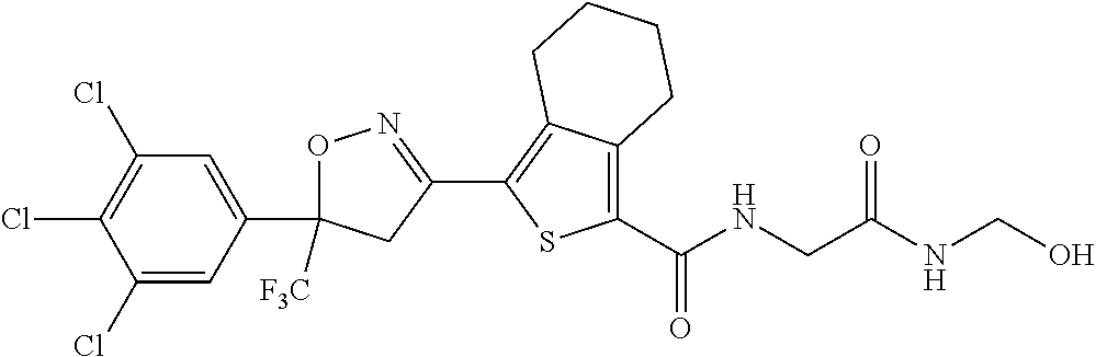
O1C(C2=CC(Cl)=C(Cl)C(Cl)=C2)([F3C])CC(C2=C3C(=C(C(=O)NCC(NCO)=O)S2)CCCC3)=N1
